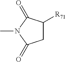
C1C([R71])C(=O)N(C)C1=O
